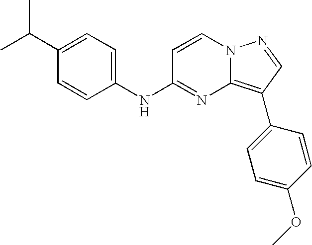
C1(C(C)C)=CC=C(NC2=NC3=C(C4=CC=C(OC)C=C4)C=NN3C=C2)C=C1
